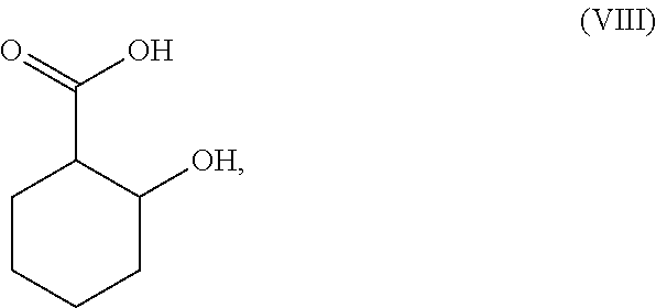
C1CCCC([OH])C1C(=O)O
